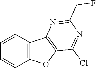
C1=CC2=C(C=C1)OC1=C2N=C(CF)N=C1Cl
